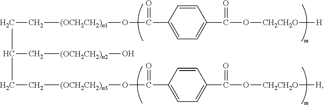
C(C[(OCH2CH2)n1]OC(C1=CC=C(C(O[CH2CH2O][H])=O)C=C1)=O)C(CC[(OCH2CH2)n3]OC(C1=CC=C(C(O[CH2CH2O][H])=O)C=C1)=O)C[(OCH2CH2)n2]O
